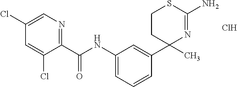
C1(C2(C)N=C(N)SCC2)=CC(NC(C2=NC=C(Cl)C=C2Cl)=O)=CC=C1.Cl
